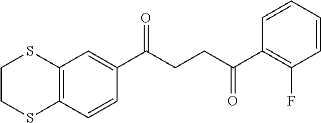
C12=C(C=CC(C(CCC(C3=C(F)C=CC=C3)=O)=O)=C1)SCCS2
